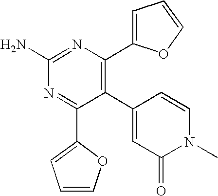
C1(C2=CC(=O)N(C)C=C2)=C(C2=CC=CO2)N=C(N)N=C1C1=CC=CO1
